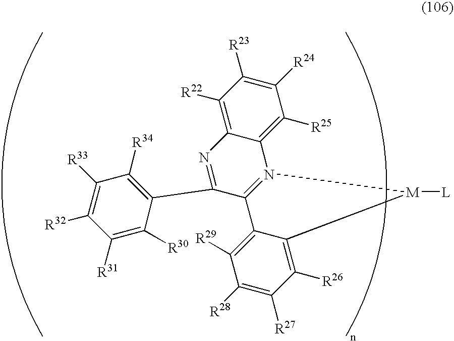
C1([R28])=C([R27])C([R26])=C2C(=C1[R29])C1=N(C3=C([R25])C([R24])=C([R23])C([R22])=C3N=C1C1=C([R34])C([R33])=C([R32])C([R31])=C1[R30])[M]2[L]
